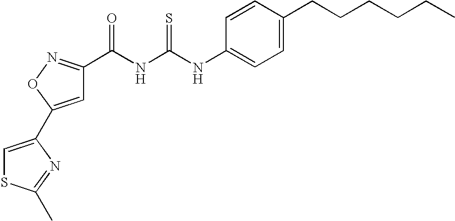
C1=C(C2=CSC(C)=N2)ON=C1C(NC(NC1=CC=C(CCCCCC)C=C1)=S)=O
